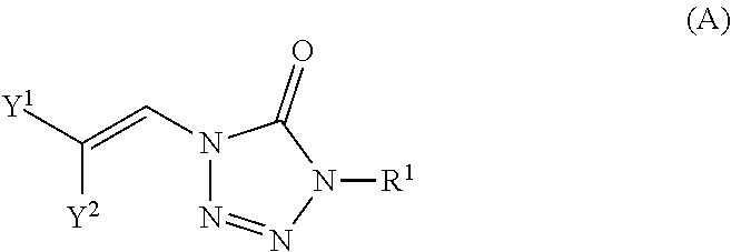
C([Y2])([Y1])=CN1N=NN([R1])C1=O
